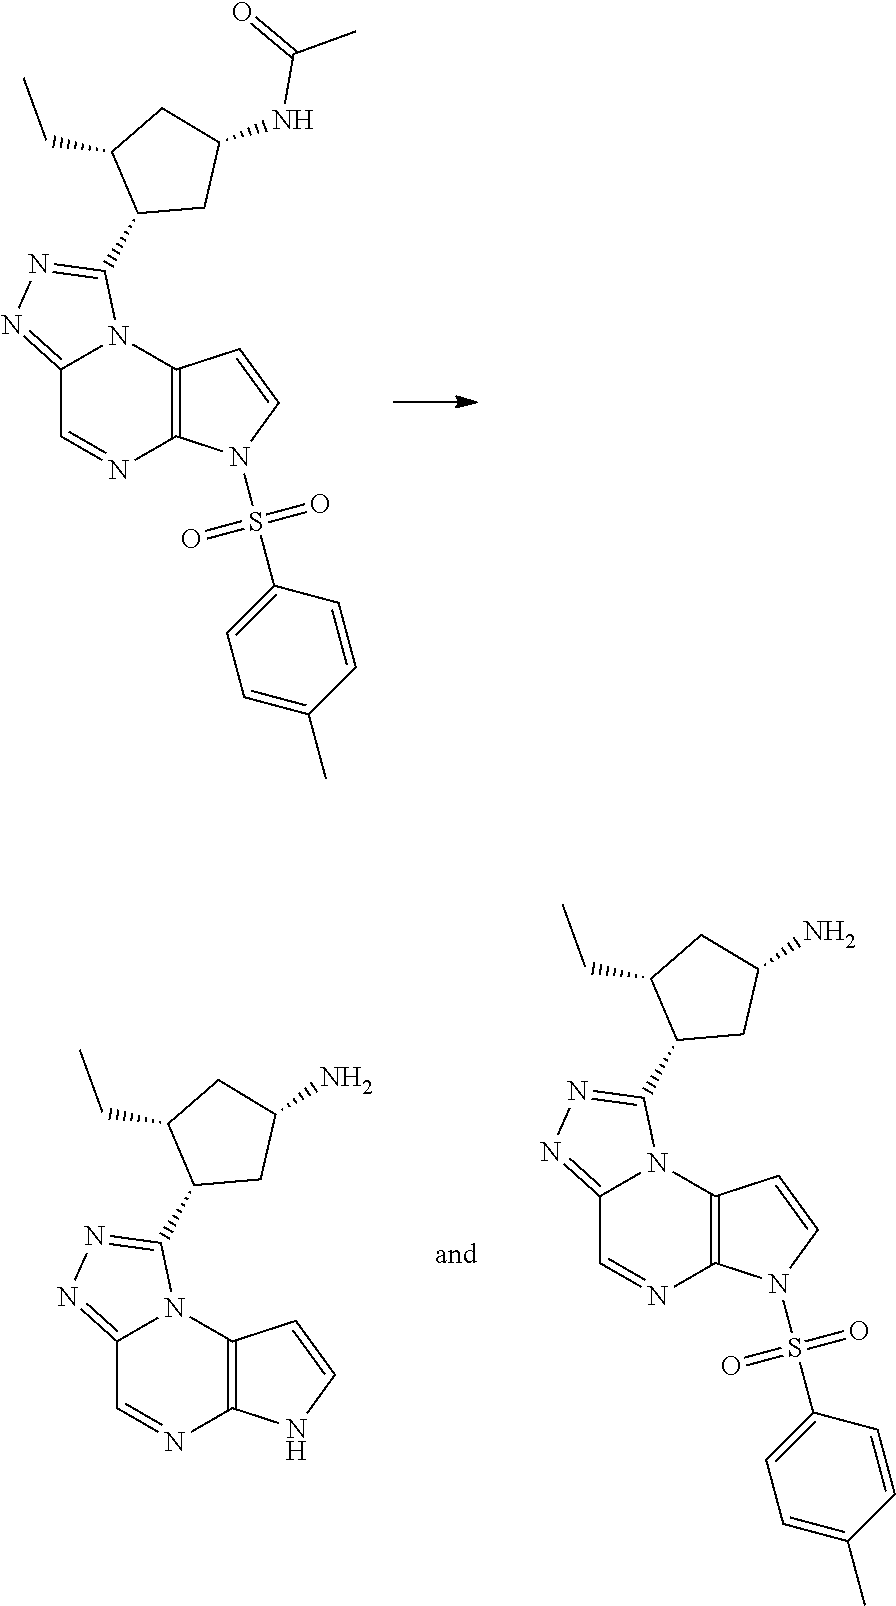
C12=NN=C(C3CC(NC(C)=O)CC3CC)N1C1=C(N=C2)N(S(C2=CC=C(C)C=C2)(=O)=O)C=C1.C12=NN=C(C3CC(N)CC3CC)N1C1=C(N=C2)N(S(C2=CC=C(C)C=C2)(=O)=O)C=C1.C12=NN=C(C3CC(N)CC3CC)N1C1=C(N=C2)NC=C1
